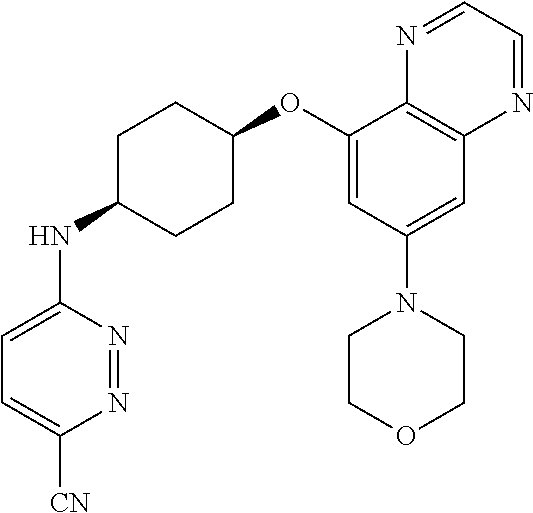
N1=NC(NC2CCC(OC3=CC(N4CCOCC4)=CC4=C3N=CC=N4)CC2)=CC=C1[CN]
